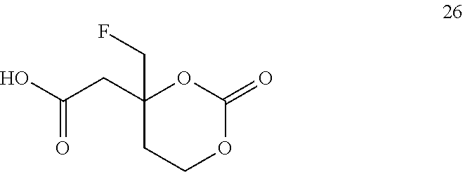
C1(CC(O)=O)(CF)CCOC(=O)O1
